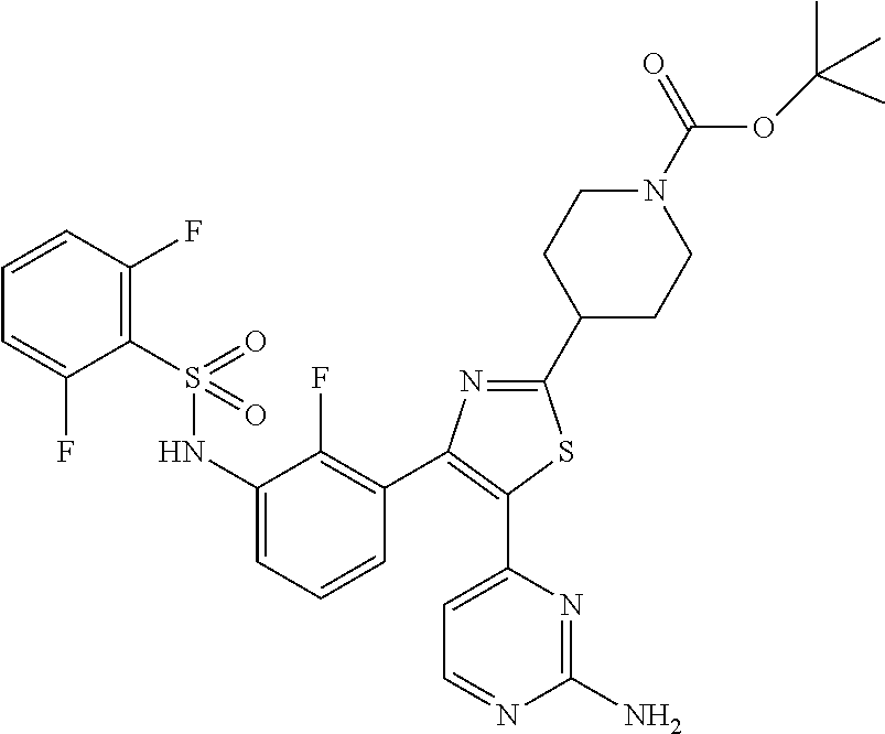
C1(NS(C2=C(F)C=CC=C2F)(=O)=O)=CC=CC(C2=C(C3=CC=NC(N)=N3)SC(C3CCN(C(OC(C)(C)C)=O)CC3)=N2)=C1F
